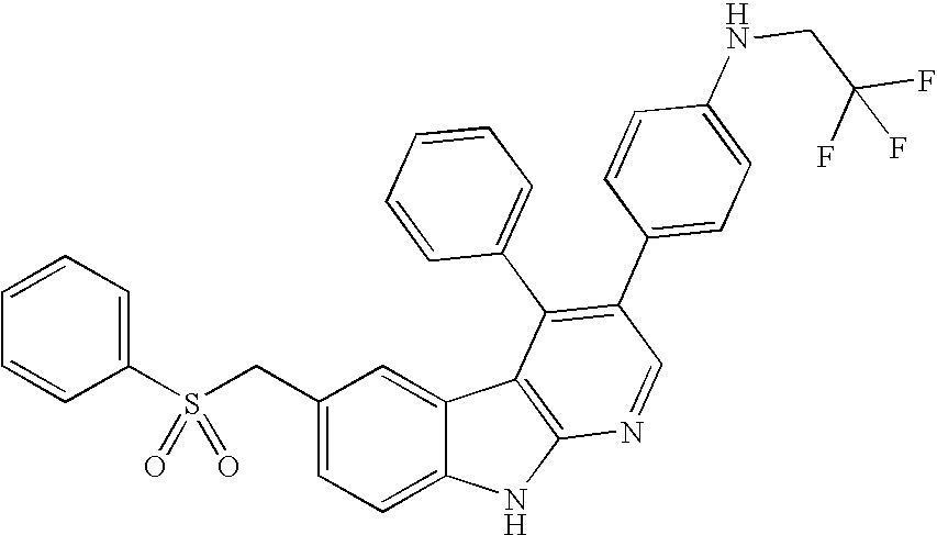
C(C1=CC=C2C(=C1)C1=C(N2)N=CC(C2=CC=C(NCC(F)(F)F)C=C2)=C1C1=CC=CC=C1)S(C1=CC=CC=C1)(=O)=O
